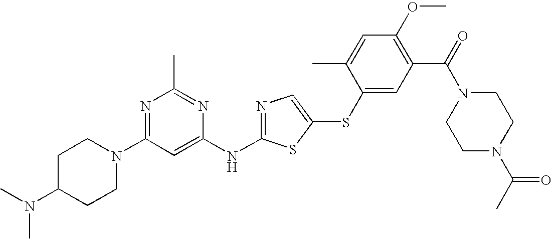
N1=C(N2CCC(N(C)C)CC2)C=C(NC2=NC=C(SC3=CC(C(=O)N4CCN(C(C)=O)CC4)=C(OC)C=C3C)S2)N=C1C
